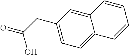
C1(CC(=O)O)=CC=C2C(=C1)C=CC=C2
